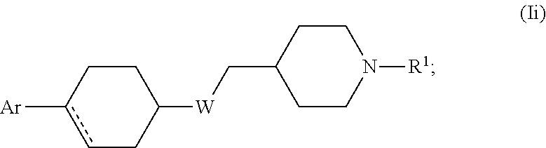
c1c([Ar])CCC([W]CC2CCN([R1])CC2)C1
